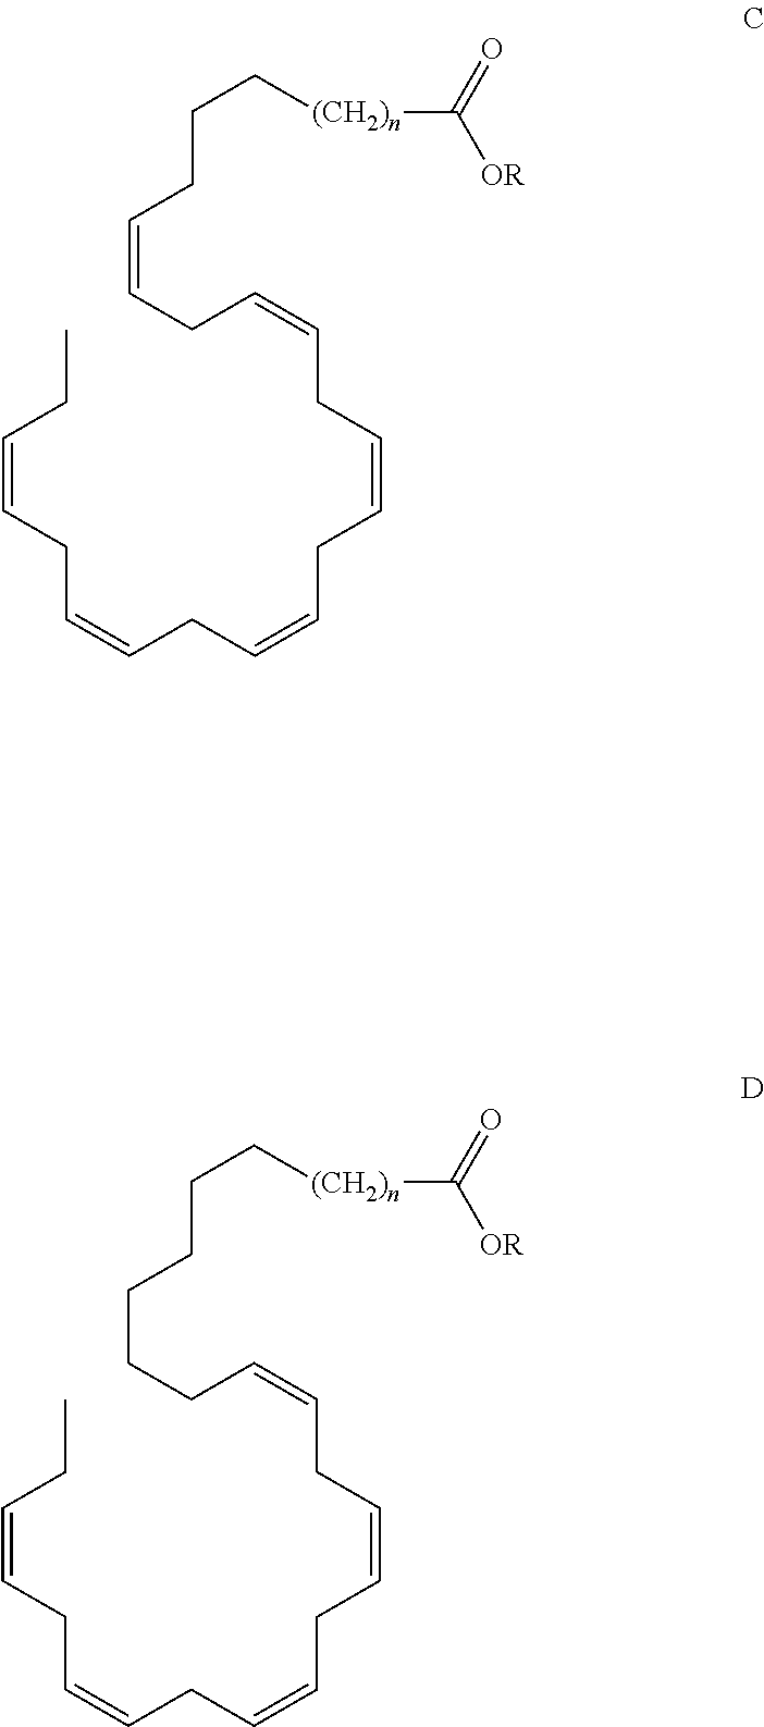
CCC=CCC=CCC=CCC=CCC=CCC=CCCC[(CH2)n]C([OR])=O.CCC=CCC=CCC=CCC=CCC=CCCCCCC[(CH2)n]C([OR])=O
